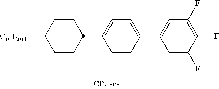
C1CC([CnH2n+1])CCC1C1=CC=C(C2=CC(F)=C(F)C(F)=C2)C=C1
